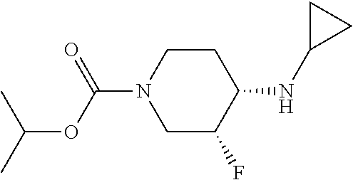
C1C(F)C(NC2CC2)CCN1C(OC(C)C)=O
